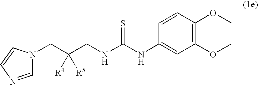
C1=NC=CN1CC(CNC(NC1=CC(OC)=C(OC)C=C1)=S)([R4])[R5]
